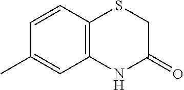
C1=CC2=C(C=C1C)NC(=O)CS2
